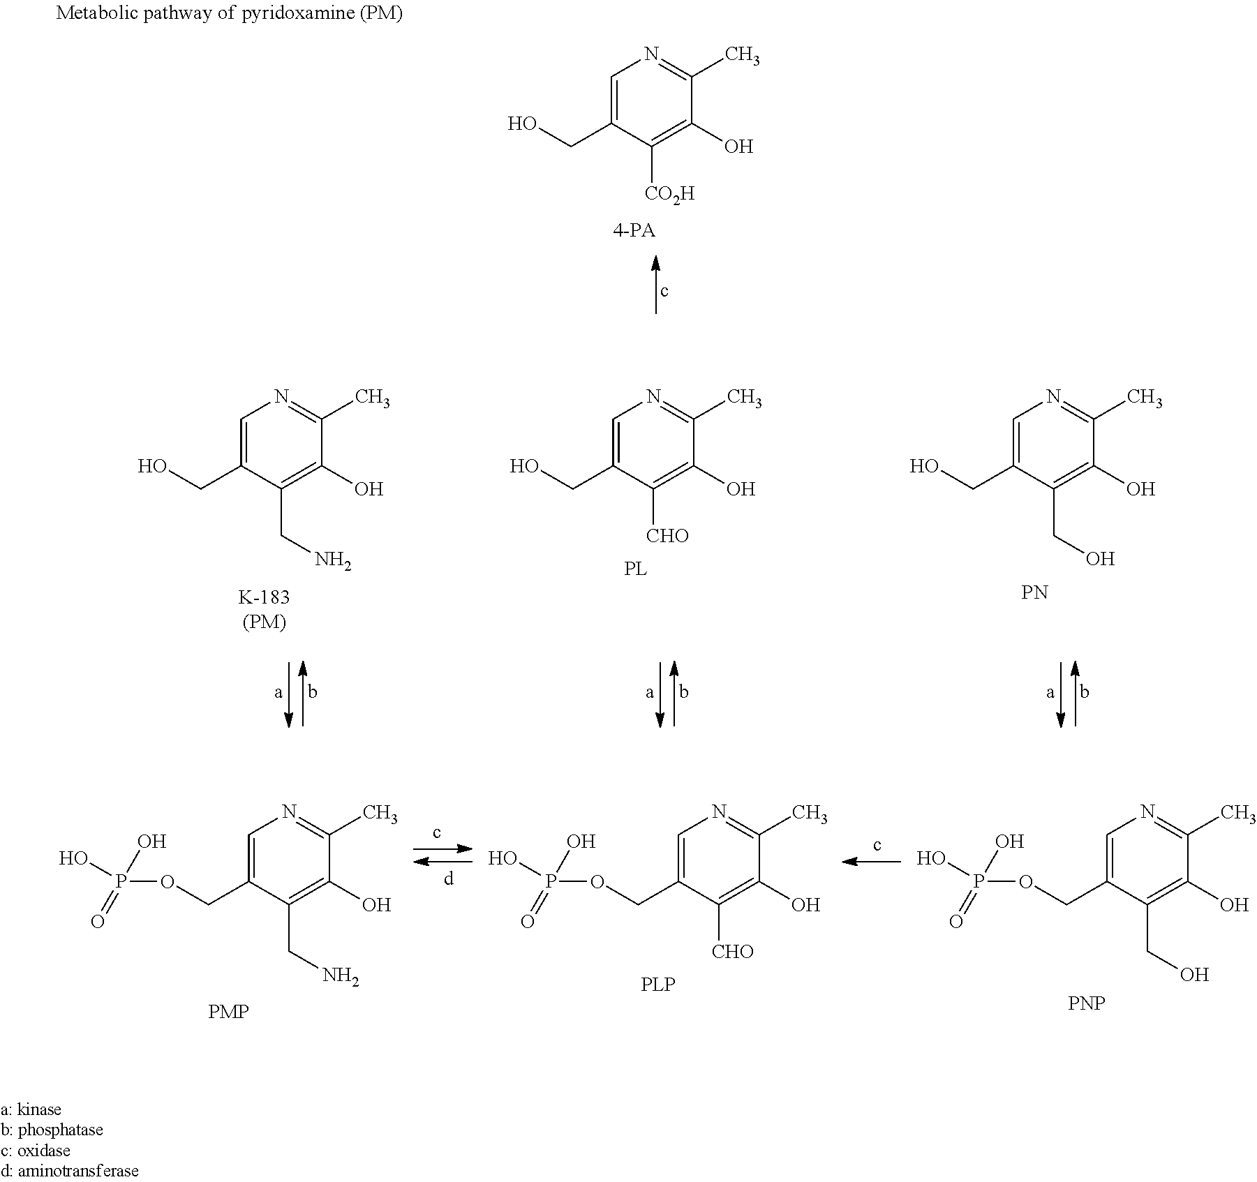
C1=C(CO)C(CN)=C(O)C(C)=N1.C1=C(CO)C([CHO])=C(O)C(C)=N1.C1=C(CO)C(CO)=C(O)C(C)=N1.[PN].C1=C(COP(O)(=O)O)C(CN)=C(O)C(C)=N1.C1=C(COP(O)(=O)O)C([CHO])=C(O)C(C)=N1.C1=C(COP(O)(=O)O)C(CO)=C(O)C(C)=N1.[PNP].C1=C(CO)C([CO2H])=C(O)C(C)=N1
